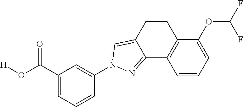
C1=CC=C(OC(F)F)C2=C1C1=NN(C3=CC(C(O[H])=O)=CC=C3)C=C1CC2
